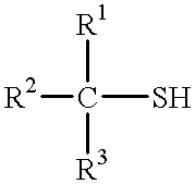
[R2]C([R1])(S)[R3]
